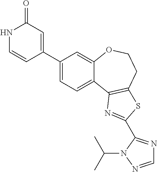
C1(C2=CC(=O)NC=C2)=CC=C2C(=C1)OCCC1=C2N=C(C2=NC=NN2C(C)C)S1
